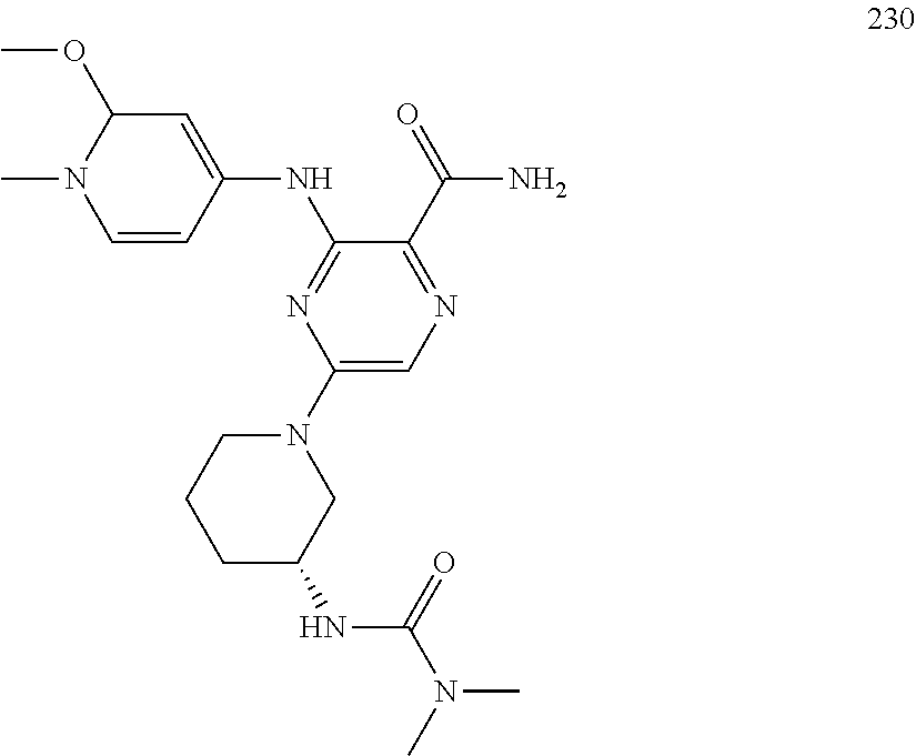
N(C1=NC(N2CCCC(NC(N(C)C)=O)C2)=CN=C1C(=O)N)C1=CC(OC)N(C)C=C1
